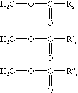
C(OC([Rs])=O)C(OC([Rs])=O)COC([Rs])=O
